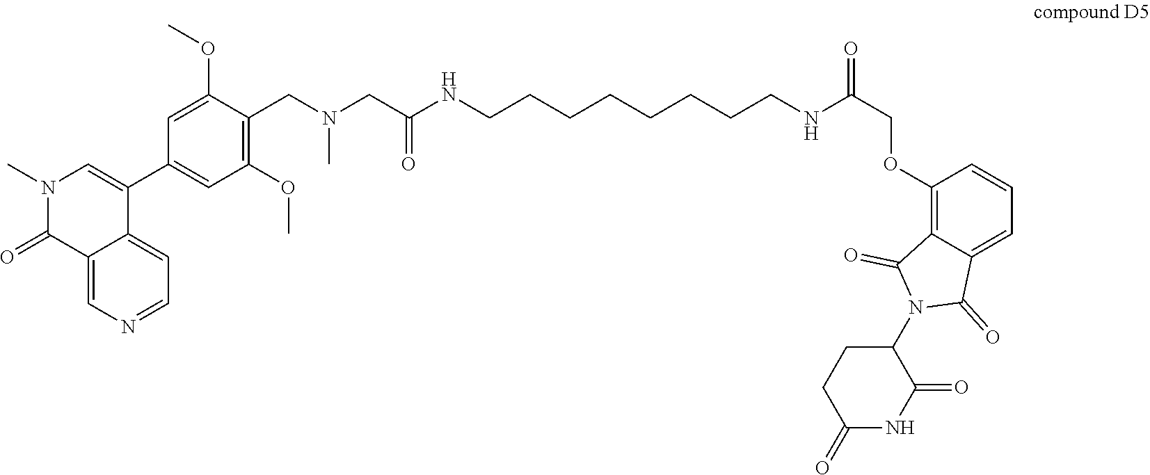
C1(C2=CN(C)C(=O)C3=CN=CC=C23)=CC(OC)=C(CN(CC(NCCCCCCCCNC(COC2=C3C(=CC=C2)C(=O)N(C2CCC(=O)NC2=O)C3=O)=O)=O)C)C(OC)=C1
